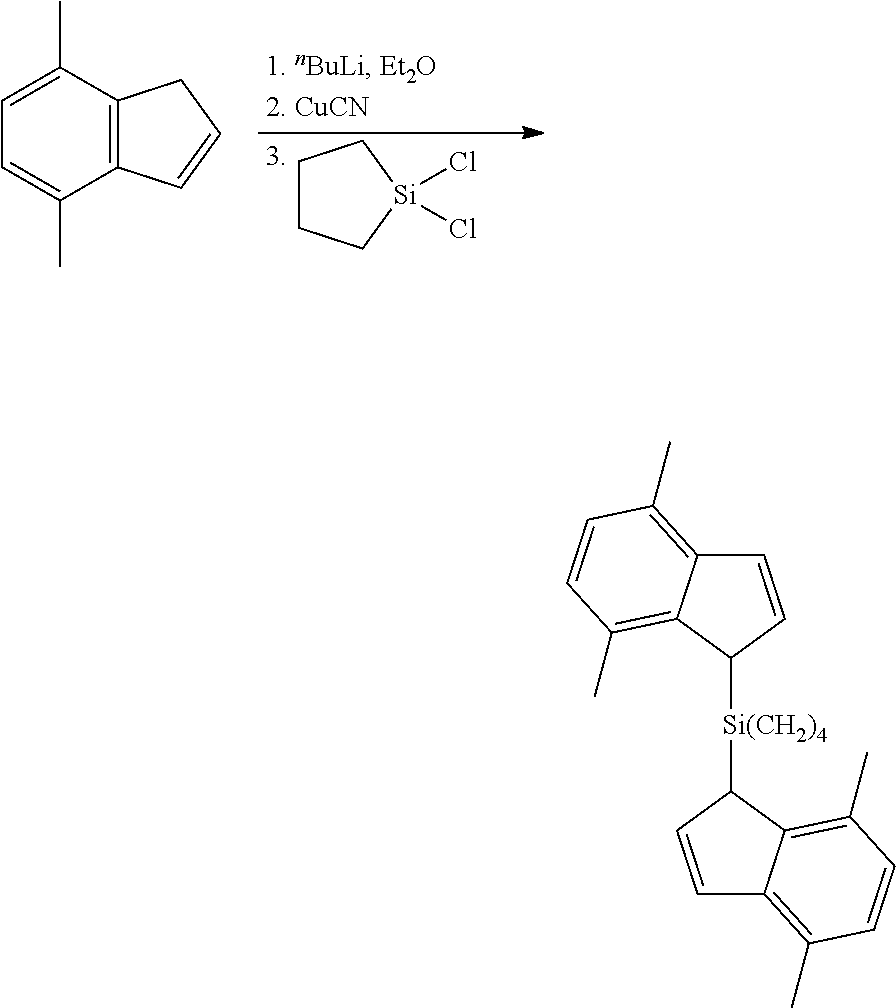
C12=C(C(C)=CC=C1C)CC=C2.Cl[Si]1(Cl)CCCC1.C1=CC([Si(CH2)4]C2C3=C(C)C=CC(C)=C3C=C2)C2=C(C)C=CC(C)=C12
